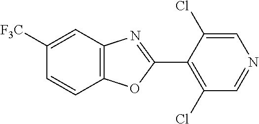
C1([F3C])=CC2=C(C=C1)OC(C1=C(Cl)C=NC=C1Cl)=N2
